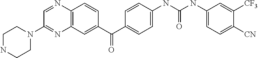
C1=NC2=C(N=C1N1CCNCC1)C=C(C(C1=CC=C(NC(NC3=CC=C([CN])C([CF3])=C3)=O)C=C1)=O)C=C2
